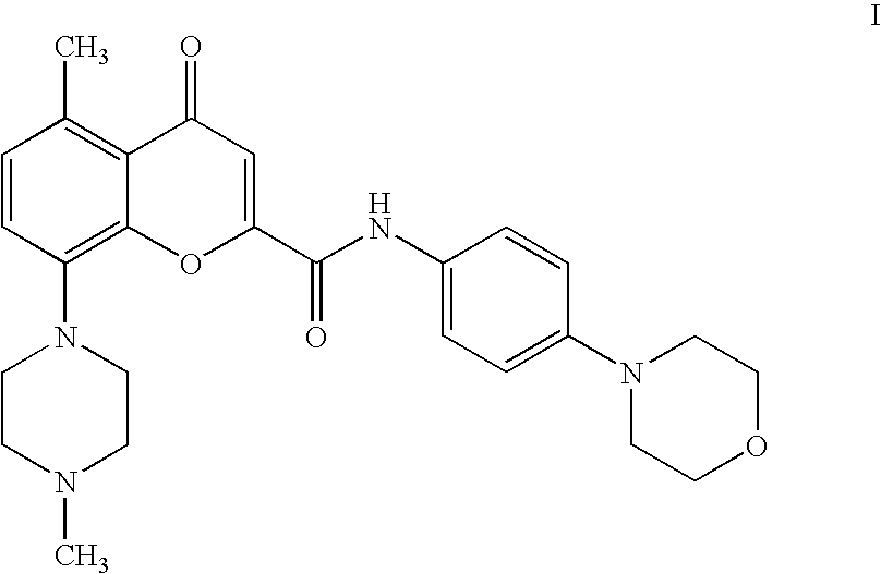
C1=CC(N2CCN(C)CC2)=C2C(=C1C)C(=O)C=C(C(NC1=CC=C(N3CCOCC3)C=C1)=O)O2
